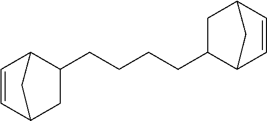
C1=CC2CC(CCCCC3C4C=CC(C3)C4)C1C2
